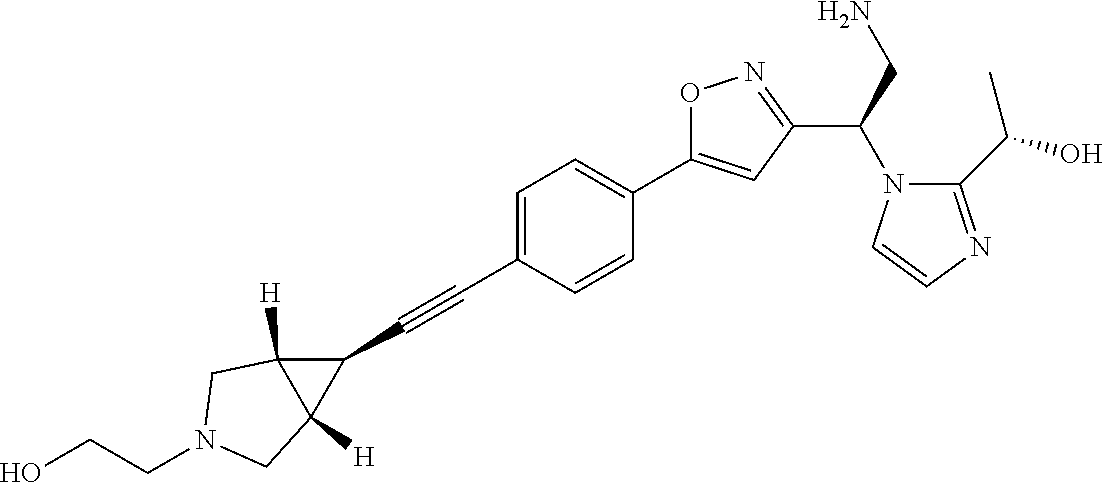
C1=C(C#CC2C3([H])C2([H])CN(CCO)C3)C=CC(C2=CC(C(N3C(C(O)C)=NC=C3)CN)=NO2)=C1
